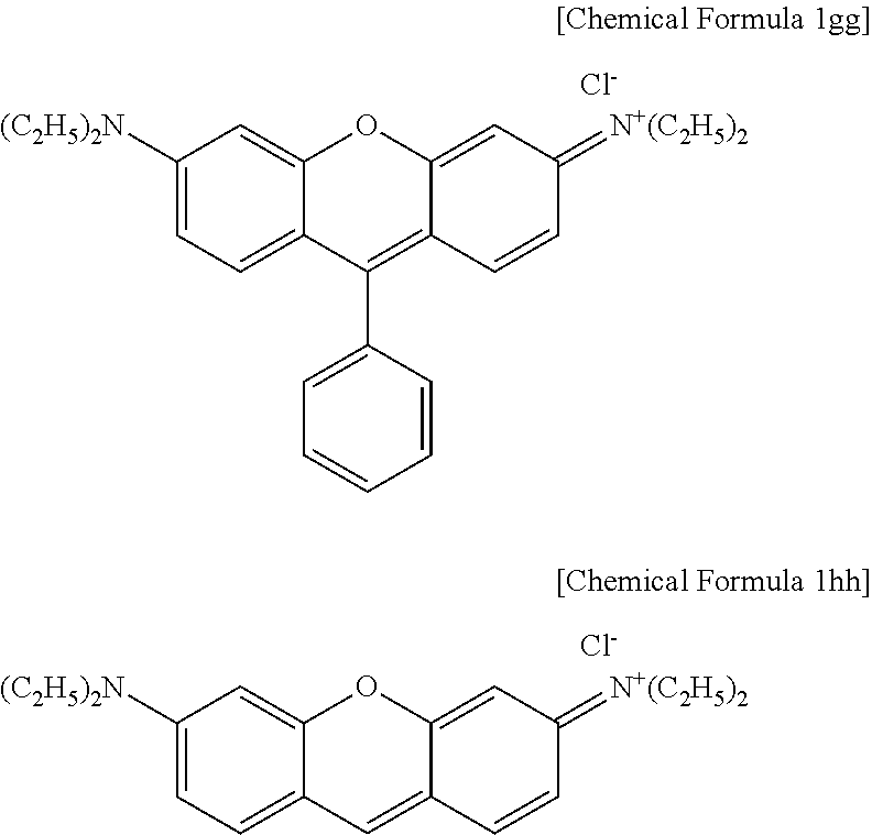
C1([(C2H5)2N])=CC=C2C(=C1)OC1=CC(=[N+(C2H5)2])C=CC1=C2C1=CC=CC=C1.[Cl-].[Cl-].C1([(C2H5)2N])=CC=C2C(=C1)OC1=CC(=[N+(C2H5)2])C=CC1=C2
